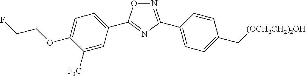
O1N=C(C2=CC=C(C[(OCH2CH2)2OH])C=C2)N=C1C1=CC=C(OCCF)C([F3C])=C1
